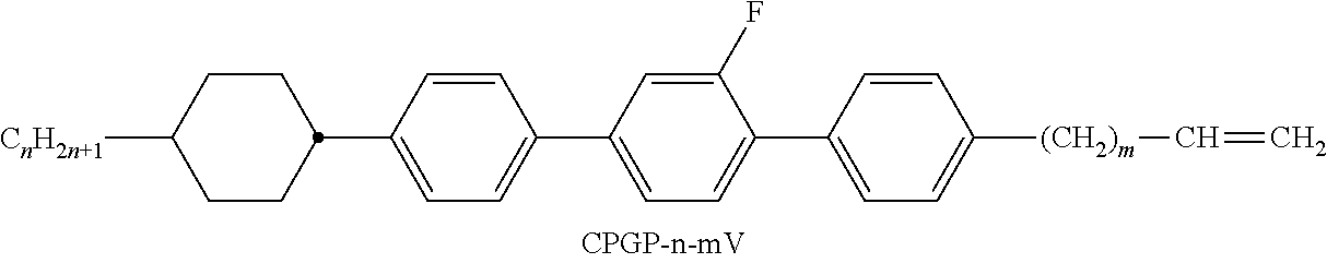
C1CC([CnH2n+1])CCC1C1=CC=C(C2=CC=C(C3=CC=C([(CH2)m]C=C)C=C3)C(F)=C2)C=C1
